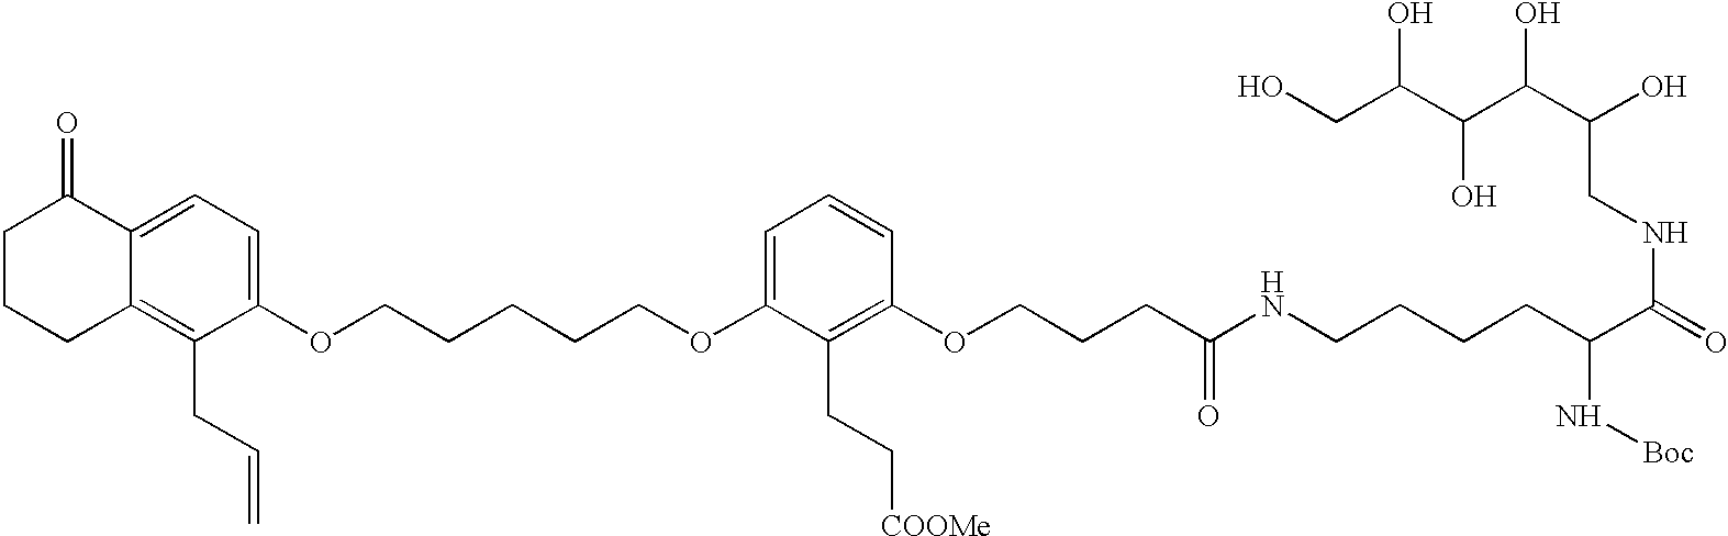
C1=C(OCCCCCOC2=CC=CC(OCCCC(=O)NCCCCC(C(=O)NCC(C(C(C(CO)O)O)O)O)N[Boc])=C2CC[COOMe])C(CC=C)=C2C(=C1)C(=O)CCC2
